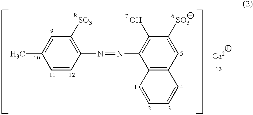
C1=CC(N=NC2=C(O)C([SO3])=CC3=C2C=CC=C3)=C([SO3])C=C1C
